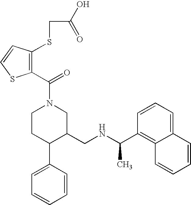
C1CC(C2=CC=CC=C2)C(CNC(C)C2=C3C(=CC=C2)C=CC=C3)CN1C(=O)C1=C(SCC(O)=O)C=CS1
